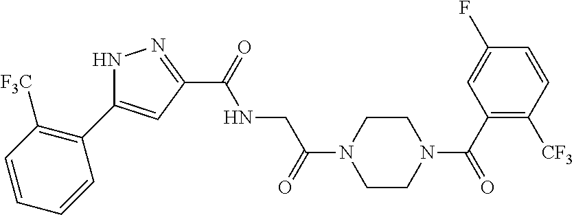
C(=O)(NCC(=O)N1CCN(C(=O)C2=C([CF3])C=CC(F)=C2)CC1)C1=NNC(C2=C([F3C])C=CC=C2)=C1
